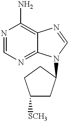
N1=CN=C2C(=C1N)N=CN2C1CC([SCH3])CC1
